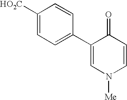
C1([HO2C])=CC=C(C2=CN([Me])C=CC2=O)C=C1
